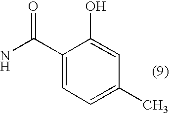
C1(C(N)=O)=CC=C(C)C=C1O
